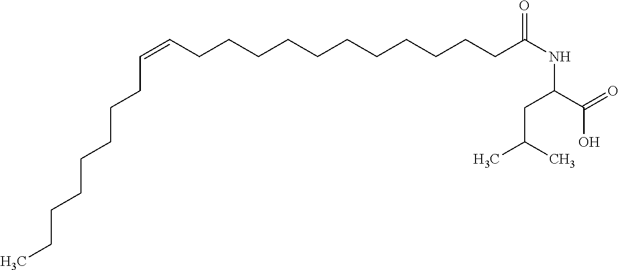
C(CCCCC(NC(C(=O)O)CC(C)C)=O)CCCCCCC=CCCCCCCCC
